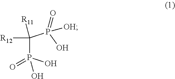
C(P(O)(O)=O)(P(O)([OH])=O)([R12])[R11]
